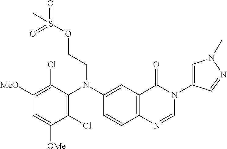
C1([MeO])=C(Cl)C(N(C2=CC3=C(C=C2)N=CN(C2=CN(C)N=C2)C3=O)CCOS(=O)(=O)C)=C(Cl)C([OMe])=C1
